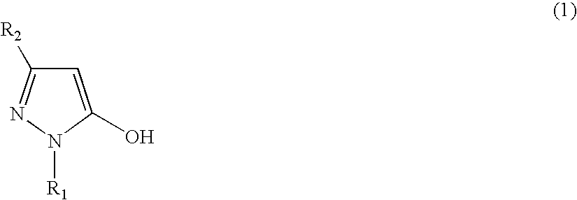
C1=C(O)N([R1])N=C1[R2]
